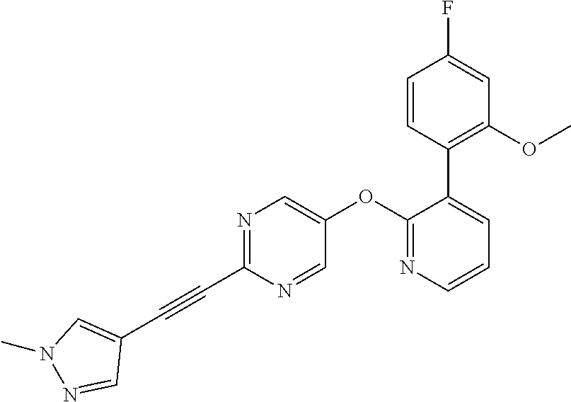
N1=C(C#CC2=CN(C)N=C2)N=CC(OC2=NC=CC=C2C2=C(OC)C=C(F)C=C2)=C1
